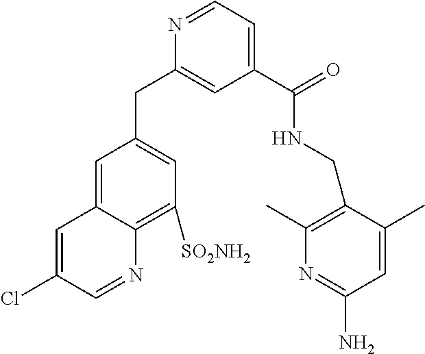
C1=NC(CC2=CC([SO2NH2])=C3C(=C2)C=C(Cl)C=N3)=CC(C(NCC2=C(C)N=C(N)C=C2C)=O)=C1
